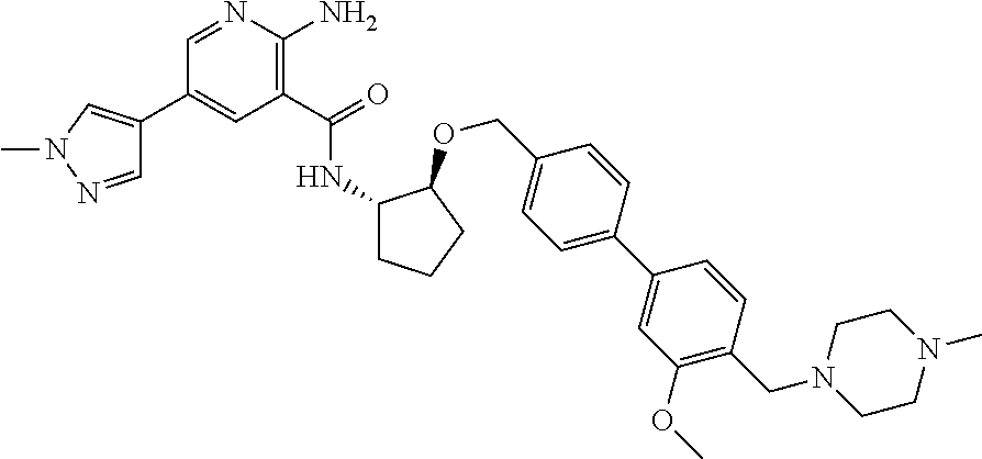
C1(C(=O)NC2CCCC2OCC2=CC=C(C3=CC(OC)=C(CN4CCN(C)CC4)C=C3)C=C2)=C(N)N=CC(C2=CN(C)N=C2)=C1
